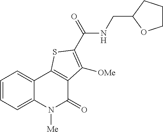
C1=CC=C2C(=C1)C1=C(C(=O)N2[Me])C([OMe])=C(C(NCC2OCCC2)=O)S1
